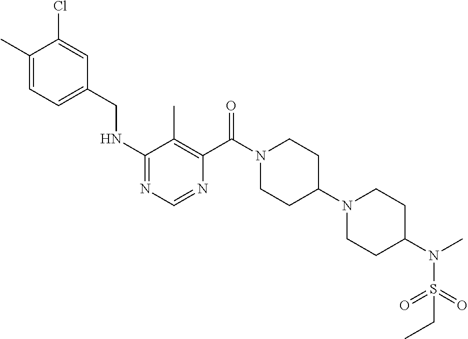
N(C1=NC=NC(C(N2CCC(N3CCC(N(C)S(=O)(=O)CC)CC3)CC2)=O)=C1C)CC1=CC=C(C)C(Cl)=C1
